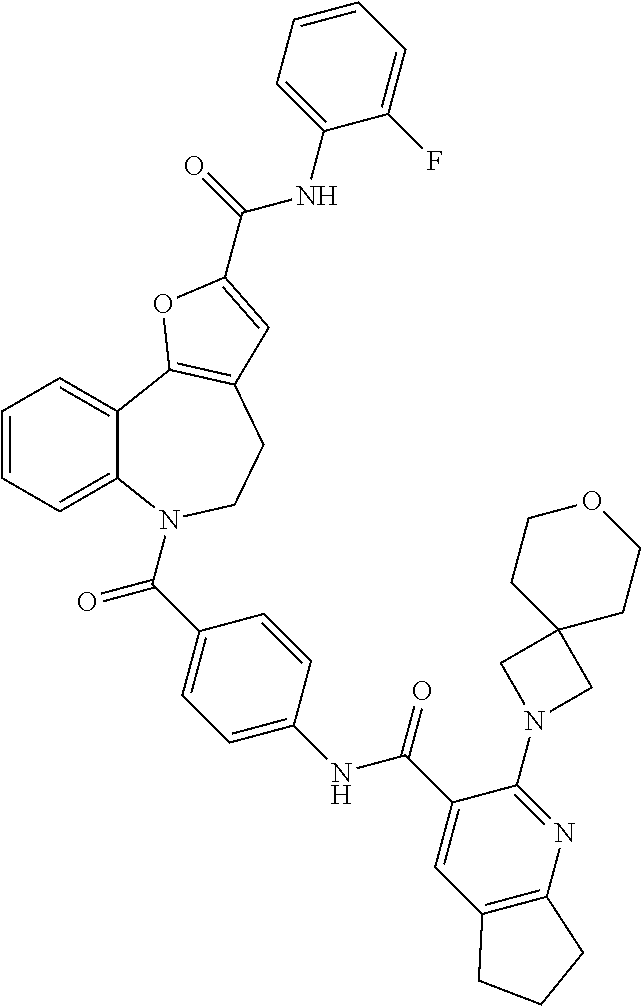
C1=CC=C2C(=C1)C1=C(CCN2C(=O)C2=CC=C(NC(=O)C3=CC4=C(N=C3N3CC5(C3)CCOCC5)CCC4)C=C2)C=C(C(=O)NC2=CC=CC=C2F)O1
